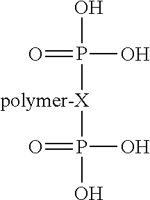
O=P(O)(O)[polymer-X]P(O)(O)=O
